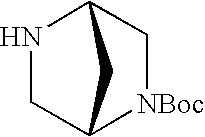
[NBoc]1CC2NCC1C2
